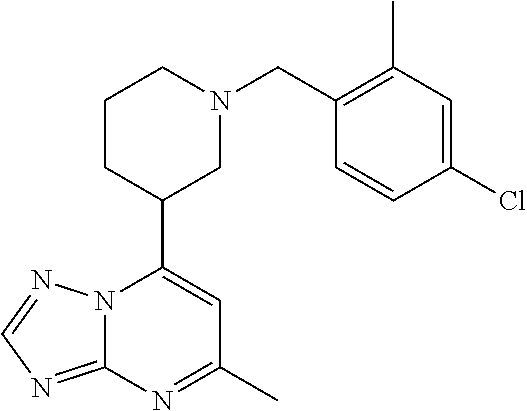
N12C(=NC=N1)N=C(C)C=C2C1CN(CC2=C(C)C=C(Cl)C=C2)CCC1
